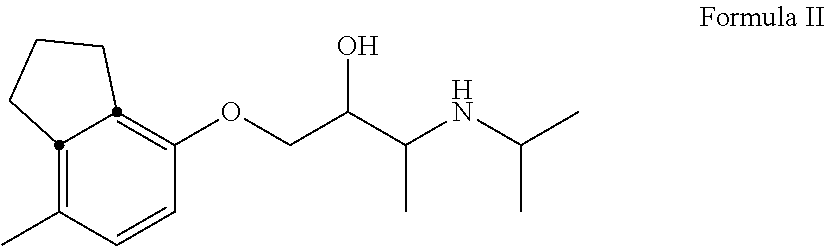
N(C(C)C)C(C(COC1=C2CCCC2=C(C)C=C1)O)C
